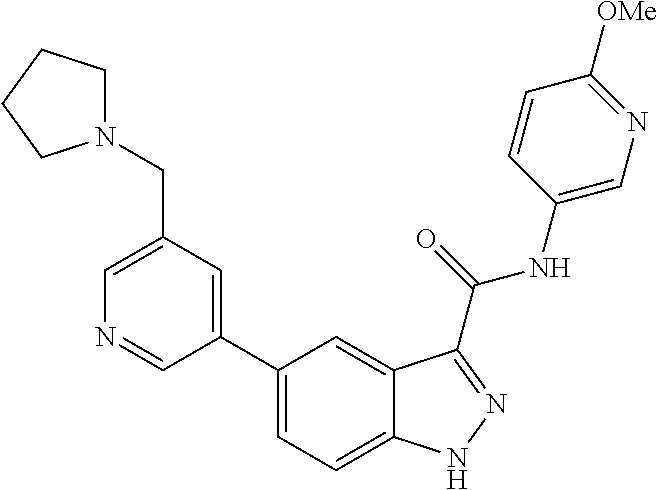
C1(CN2CCCC2)=CN=CC(C2=CC=C3C(=C2)C(C(NC2=CN=C([OMe])C=C2)=O)=NN3)=C1
